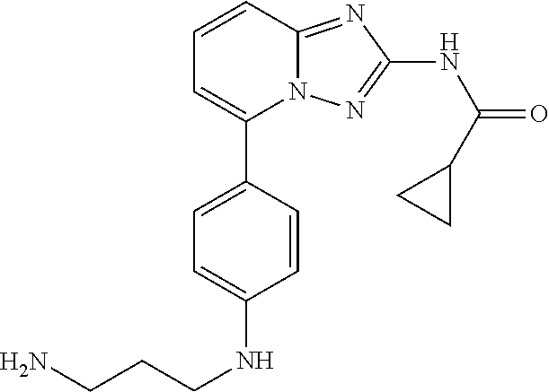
C1(C2=CC=C(NCCCN)C=C2)=CC=CC2=NC(NC(=O)C3CC3)=NN12
